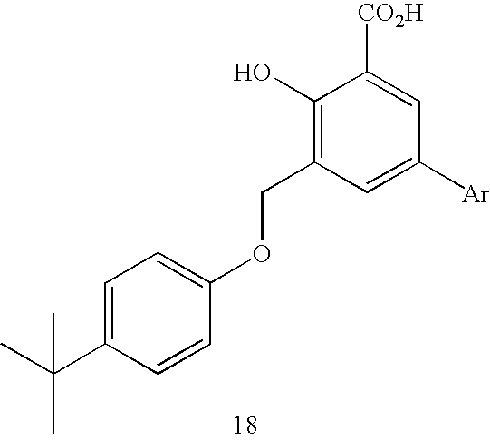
C1(O)=C(COC2=CC=C(C(C)(C)C)C=C2)C=C([Ar])C=C1[CO2H]
